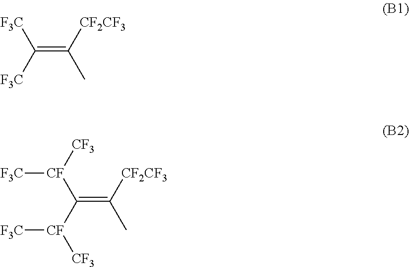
[F3C]C(=C([CF2CF3])C)[F3C].[CF](C(=C([CF2CF3])C)[CF]([F3C])[CF3])([CF3])[F3C]
